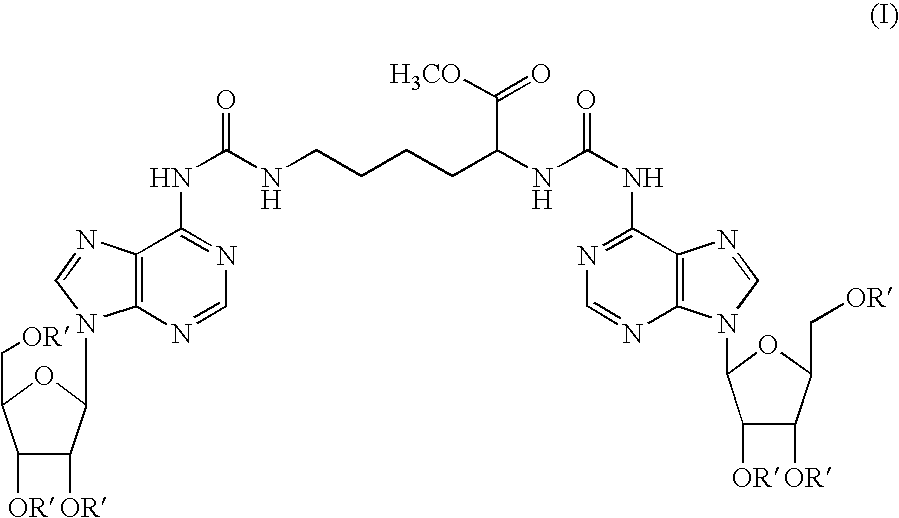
N(CCCCC(NC(NC1=NC=NC2=C1N=CN2C1C([OR])C([OR])C(C[OR])O1)=O)C([H3CO])=O)C(NC1=NC=NC2=C1N=CN2C1C([OR])C([OR])C(C[OR])O1)=O
